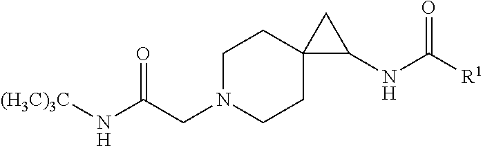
O=C(CN1CCC2(CC1)C(NC([R1])=O)C2)N[(H3C)3C]
